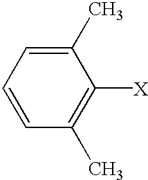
C1(C)=CC=CC(C)=C1[X]
